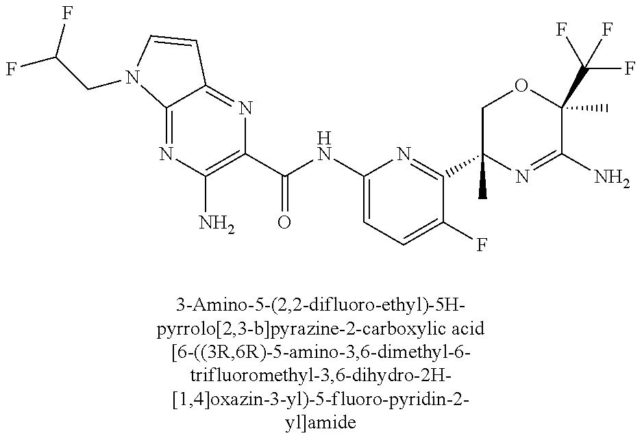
C12=NC(N)=C(C(NC3=CC=C(F)C(C4(C)N=C(N)C(C)(C(F)(F)F)OC4)=N3)=O)N=C1C=CN2CC(F)F
